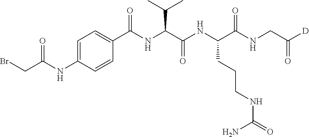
C1(C(NC(C(NC(C(NCC([D])=O)=O)CCCNC(=O)N)=O)C(C)C)=O)=CC=C(NC(CBr)=O)C=C1
